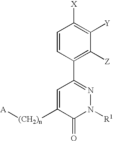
C1=CC(C2=NN([R1])C(=O)C([(CH2)n][A])=C2)=C([Z])C([Y])=C1[X]
